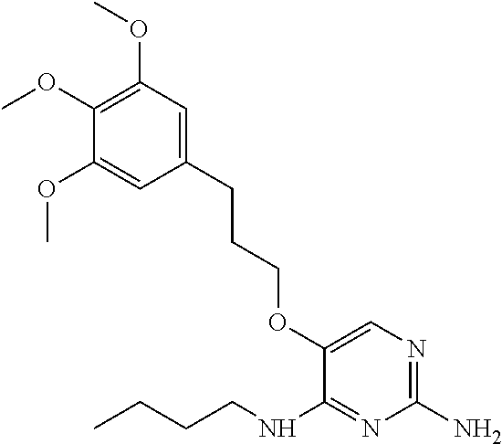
C1(CCCOC2=CN=C(N)N=C2NCCCC)=CC(OC)=C(OC)C(OC)=C1
